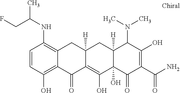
C12([H])C(O)(C(=O)C(C(N)=O)=C(O)C1N(C)C)C(O)=C1C([H])(C2)CC2=C(NC(C)CF)C=CC(O)=C2C1=O
